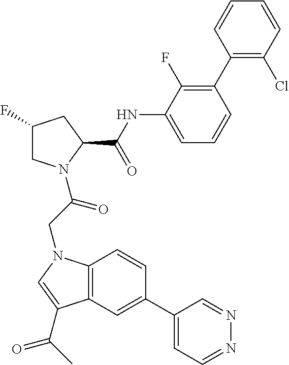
C1(F)CN(C(CN2C3=C(C=C(C4=CC=NN=C4)C=C3)C(C(C)=O)=C2)=O)C(C(NC2=CC=CC(C3=C(Cl)C=CC=C3)=C2F)=O)C1
